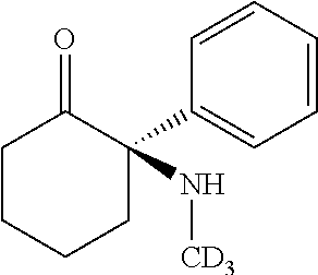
C1CCCC(C2=CC=CC=C2)(N[CD3])C1=O
